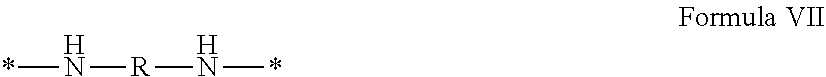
*N[R]N*
